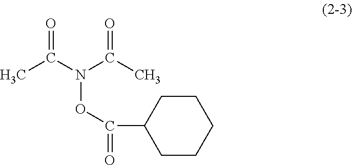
CC(N(C(C)=O)OC(=O)C1CCCCC1)=O
